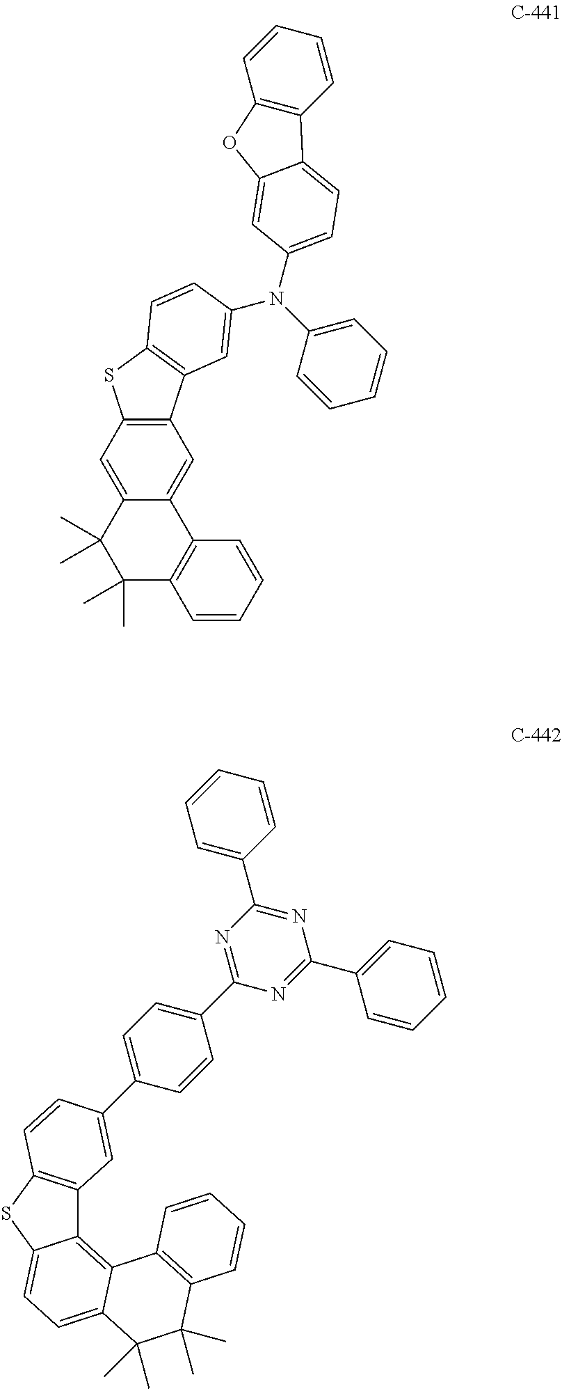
C1=CC=CC2=C1C(C)(C)C(C)(C)C1=CC3=C(C=C21)C1=C(S3)C=CC(N(C2=CC=CC=C2)C2=CC=C3C4=C(C=CC=C4)OC3=C2)=C1.C12=C3C(=CC=C1SC1=C2C=C(C2=CC=C(C4=NC(C5=CC=CC=C5)=NC(C5=CC=CC=C5)=N4)C=C2)C=C1)C(C)(C)C(C)(C)C1=C3C=CC=C1
